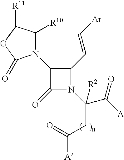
C1(C=C[Ar])C(N2C([R10])C([R11])OC2=O)C(=O)N1C(C([A])=O)(CC([A])=O)[R2]
